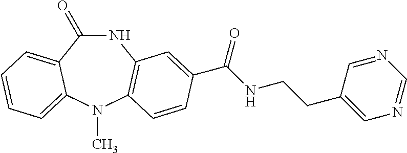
N1C(=O)C2=CC=CC=C2N(C)C2=C1C=C(C(NCCC1=CN=CN=C1)=O)C=C2
